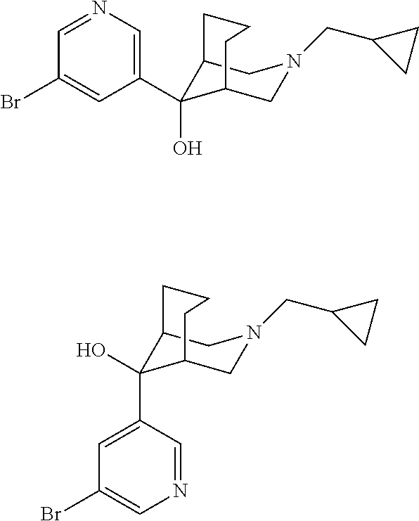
C12C(O)(C3=CN=CC(Br)=C3)C(CN(CC3CC3)C1)CCC2.C12C(C3=CC(Br)=CN=C3)(O)C(CN(CC3CC3)C1)CCC2
